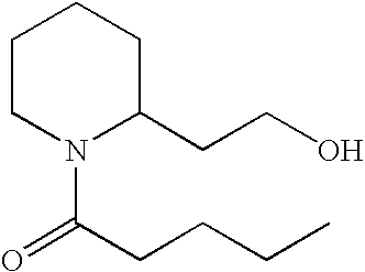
C1CN(C(=O)CCCC)C(CCO)CC1
